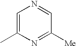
C1=C(C)N=C([Me])C=N1
